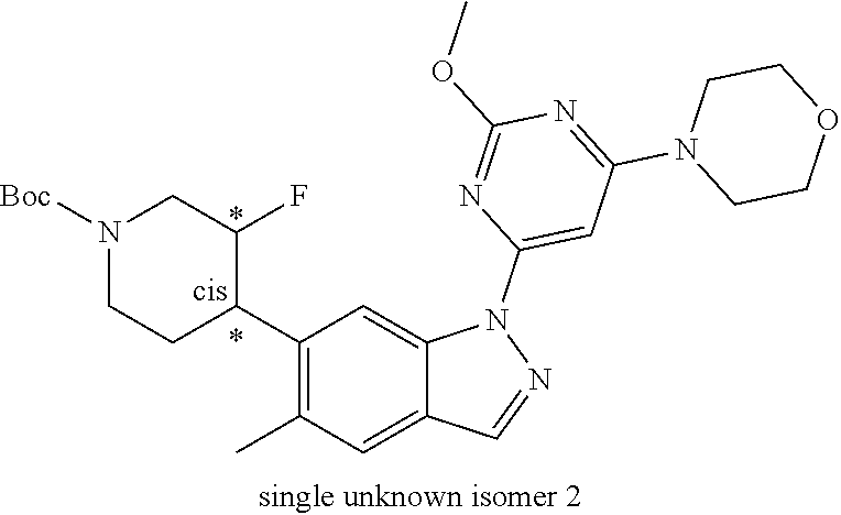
N1([Boc])CCC(C2=C(C)C=C3C(=C2)N(C2=CC(N4CCOCC4)=NC(OC)=N2)N=C3)C(F)C1
